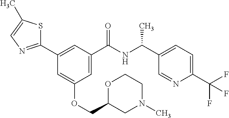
C1(C2=CC(C(NC(C3=CC=C(C(F)(F)F)N=C3)C)=O)=CC(OCC3CN(C)CCO3)=C2)=NC=C(C)S1
